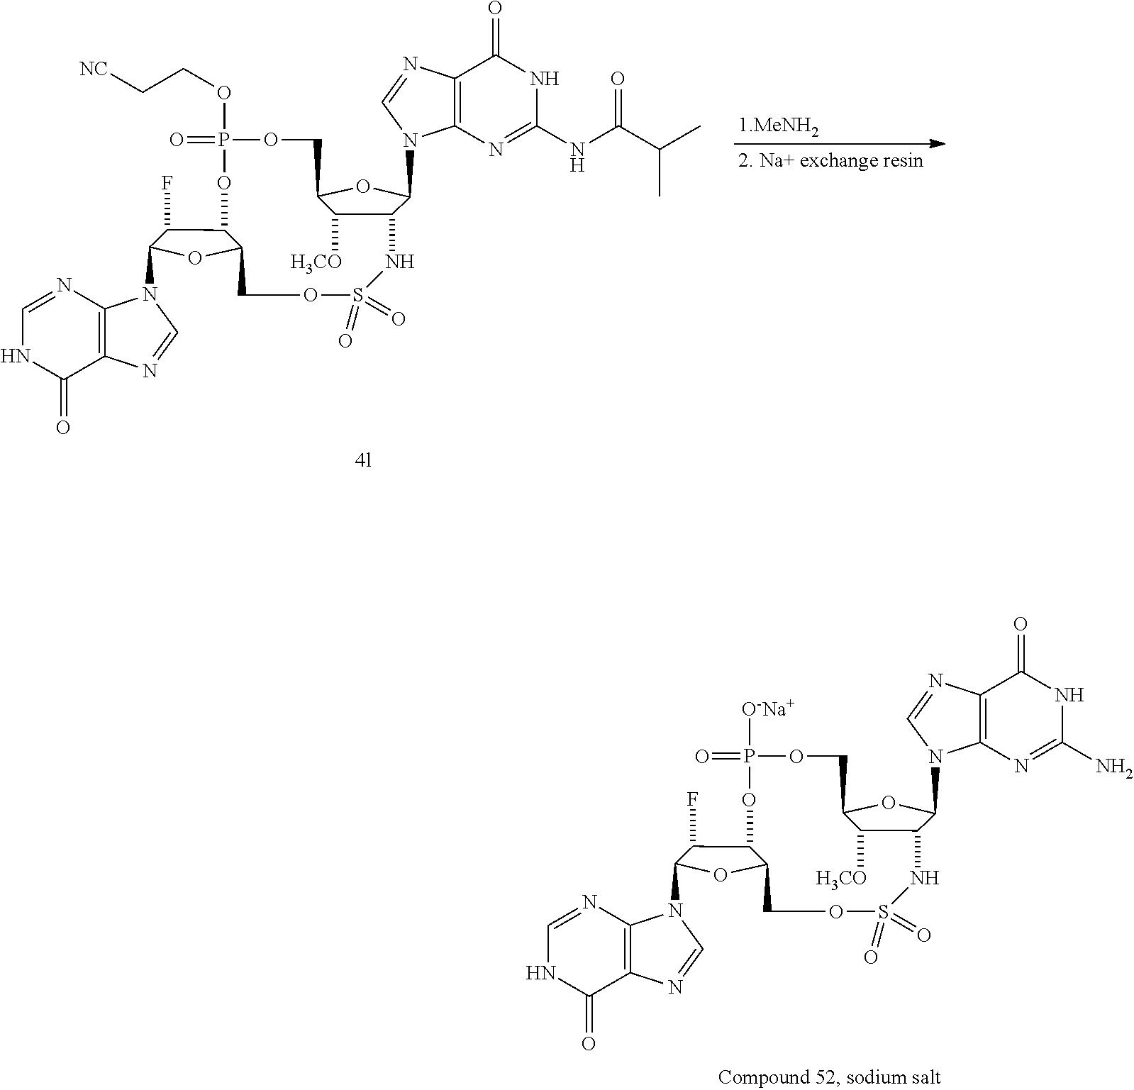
C12=C(N=C(NC(C(C)C)=O)NC1=O)N(C1C3C([H3CO])C(O1)COP(OCC[NC])(=O)OC1C(F)C(N4C5=C(C(=O)NC=N5)N=C4)OC1COS(=O)(=O)N3)C=N2.C12=C(N=C(N)NC1=O)N(C1C3C([H3CO])C(O1)COP([O-Na+])(=O)OC1C(F)C(N4C5=C(C(=O)NC=N5)N=C4)OC1COS(=O)(=O)N3)C=N2
